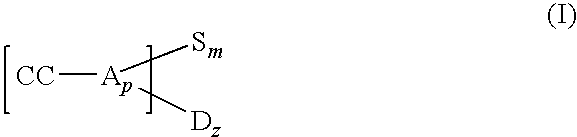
[CC][Ap]([Sm])[Dz]
